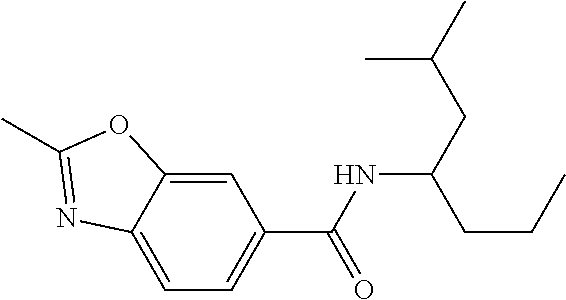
C12=CC(C(NC(CC(C)C)CCC)=O)=CC=C1N=C(C)O2
